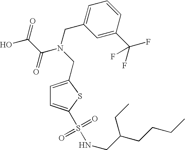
C1=C(CN(CC2=CC=CC(C(F)(F)F)=C2)C(C(O)=O)=O)SC(S(NCC(CCCC)CC)(=O)=O)=C1
